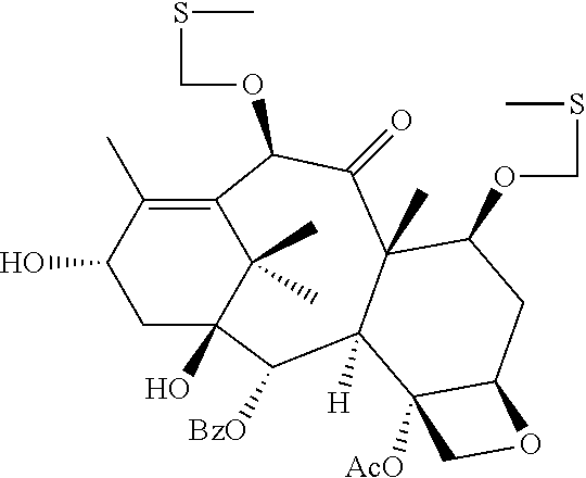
C1C(O)C(C)=C2C(C)(C)C1(O)C([BzO])C1([H])C(C)(C(=O)C2OCSC)C(OCSC)CC2C1([AcO])CO2
